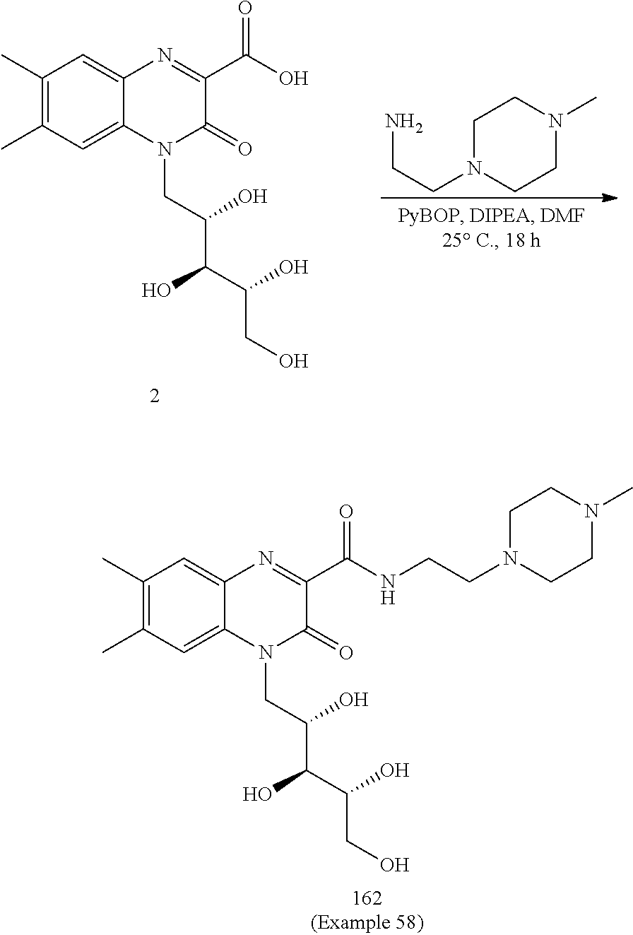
C(CO)(C(O)C(CN1C(=O)C(C(O)=O)=NC2=CC(C)=C(C)C=C12)O)O.NCCN1CCN(C)CC1.C(CO)(C(O)C(CN1C(=O)C(C(=O)NCCN2CCN(C)CC2)=NC2=CC(C)=C(C)C=C12)O)O
